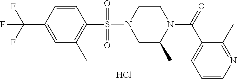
C1=CC(C(F)(F)F)=CC(C)=C1S(N1CC(C)N(C(=O)C2=CC=CN=C2C)CC1)(=O)=O.Cl
